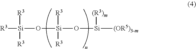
[R3][Si](O[Si](O[Si]([(OR5)3-m])[(R3)m])([R3])[R3])([R3])[R3]
